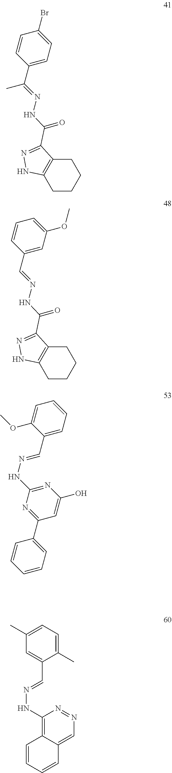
C12=C(CCCC1)NN=C2C(NN=C(C1=CC=C(Br)C=C1)C)=O.C12=C(CCCC1)NN=C2C(NN=CC1=CC(OC)=CC=C1)=O.C(C1=CC=CC=C1OC)=NNC1=NC(O)=CC(C2=CC=CC=C2)=N1.C1=C(C)C=C(C=NNC2=C3C(=CN=N2)C=CC=C3)C(C)=C1
